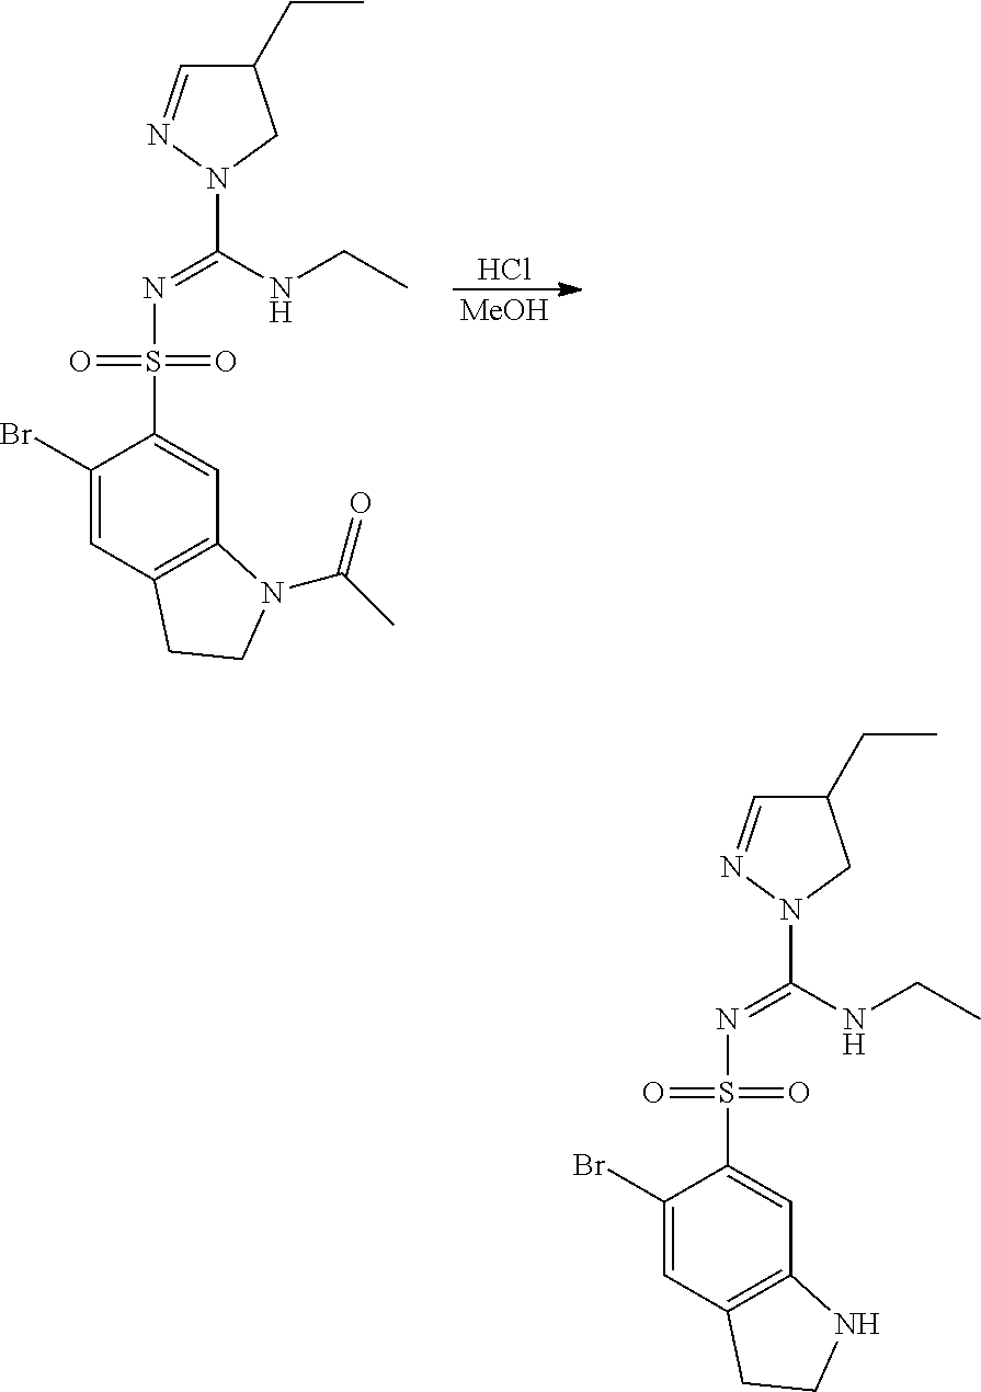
Cl.[MeOH].C1(Br)=CC2=C(C=C1S(N=C(NCC)N1CC(CC)C=N1)(=O)=O)N(C(C)=O)CC2.C1(Br)=CC2=C(C=C1S(N=C(NCC)N1CC(CC)C=N1)(=O)=O)NCC2
